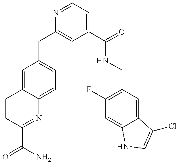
C1=CC(C(=O)N)=NC2=CC=C(CC3=CC(C(=O)NCC4=C(F)C=C5C(=C4)C(Cl)=CN5)=CC=N3)C=C12
